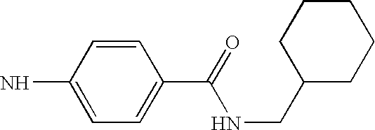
C1(CNC(=O)C2=CC=C(N)C=C2)CCCCC1
